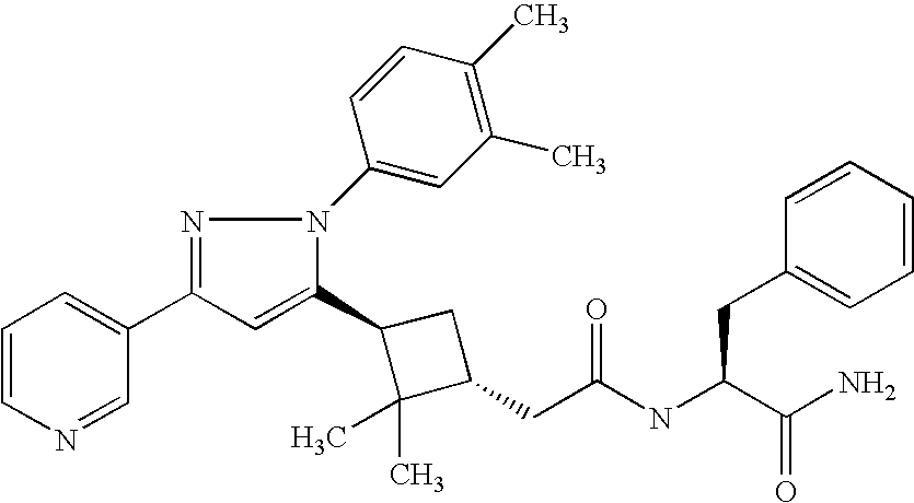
C1(CC(=O)NC(CC2=CC=CC=C2)C(N)=O)CC(C2=CC(C3=CC=CN=C3)=NN2C2=CC(C)=C(C)C=C2)C1(C)C
